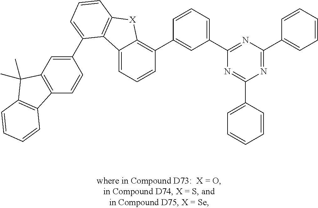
C12=C(C=C(C3=CC=CC4=C3C3=CC=CC(C5=CC(C6=NC(C7=CC=CC=C7)=NC(C7=CC=CC=C7)=N6)=CC=C5)=C3[X]4)C=C1)C(C)(C)C1=C2C=CC=C1
